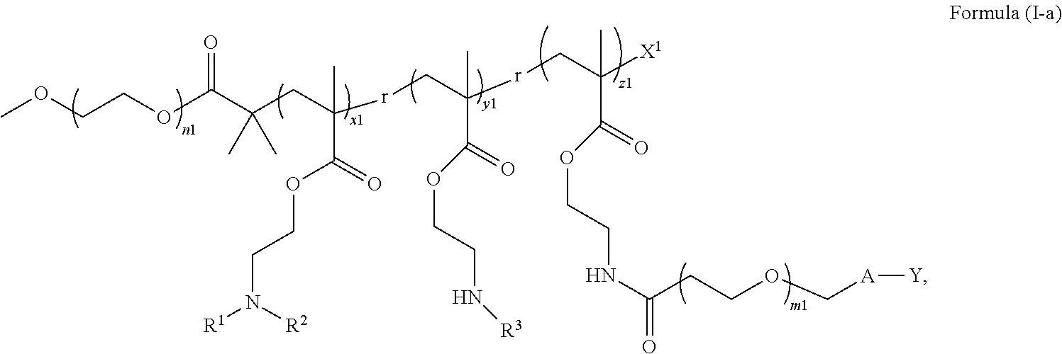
C(COC(C(CC([r]CC([r]CC([X1])(C)C(=O)OCCNC(CCOC[A][Y])=O)(C)C(=O)OCCN[R3])(C)C(=O)OCCN([R1])[R2])(C)C)=O)OC
